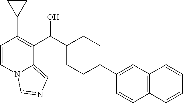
C1=CN2C(=CN=C2)C(C(C2CCC(C3=CC4=C(C=C3)C=CC=C4)CC2)O)=C1C1CC1
